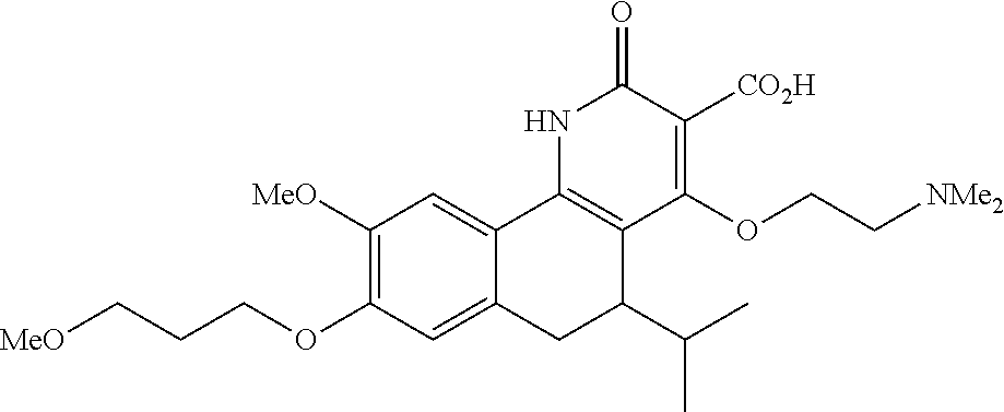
C12=C(NC(=O)C([CO2H])=C1OCC[NMe2])C1=CC([MeO])=C(OCCC[MeO])C=C1CC2C(C)C
